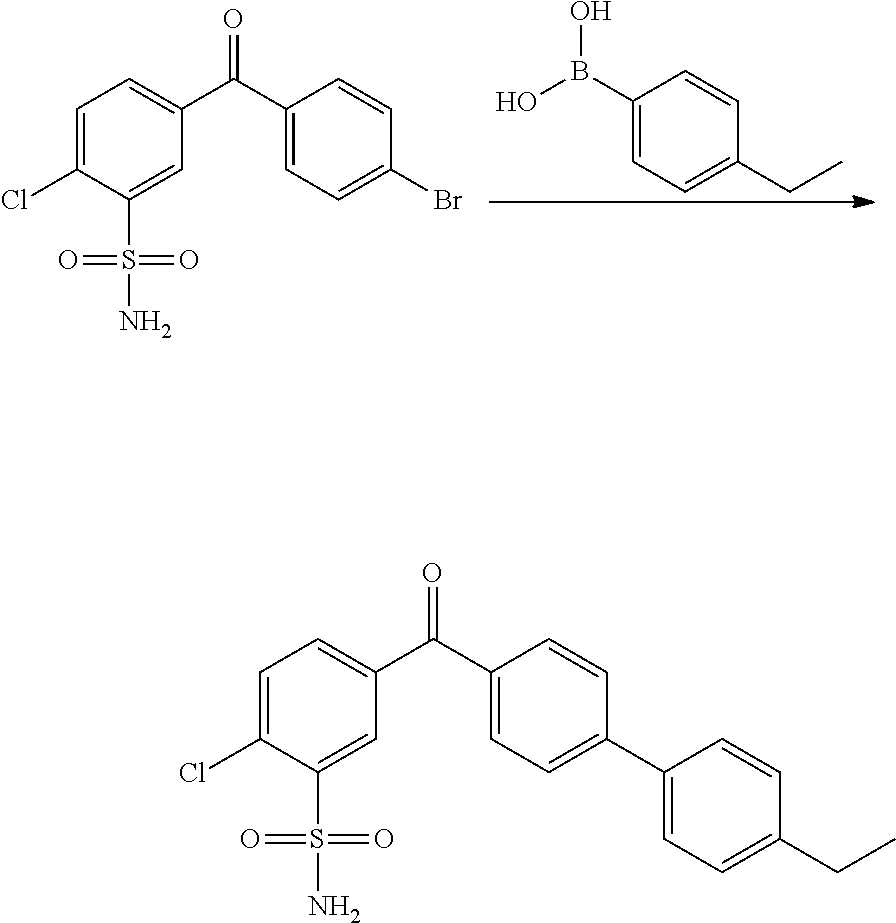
C1=C(Cl)C(S(=O)(=O)N)=CC(C(C2=CC=C(Br)C=C2)=O)=C1.C1(B(O)O)=CC=C(CC)C=C1.C1=C(Cl)C(S(=O)(=O)N)=CC(C(C2=CC=C(C3=CC=C(CC)C=C3)C=C2)=O)=C1
